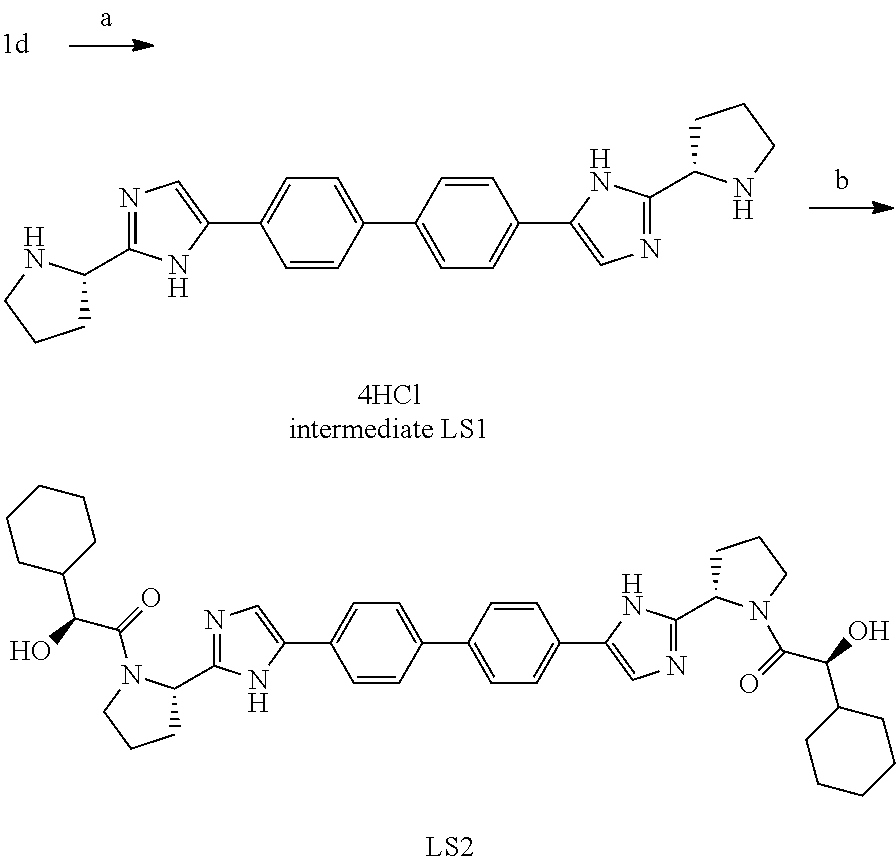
C1=CC(C2=CC=C(C3=CN=C(C4CCCN4)N3)C=C2)=CC=C1C1=CN=C(C2CCCN2)N1.C1=CC(C2=CC=C(C3=CN=C(C4CCCN4C(C(C4CCCCC4)O)=O)N3)C=C2)=CC=C1C1=CN=C(C2CCCN2C(=O)C(O)C2CCCCC2)N1
